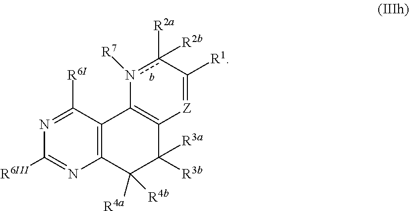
C12=C(C([R4a])([R4b])C([R3a])([R3b])C3=C1n([R7])c([R2a])([R2b])C([R1])=[Z]3)N=C([R6III])N=C2[R6I]
